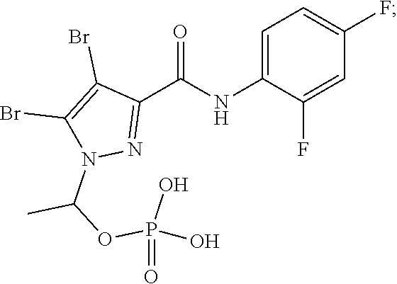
C1=C(NC(C2=NN(C(OP(O)(=O)O)C)C(Br)=C2Br)=O)C(F)=CC(F)=C1
